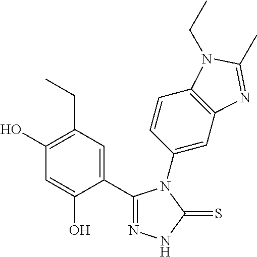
C1(C2=CC(CC)=C(O)C=C2O)=NNC(=S)N1C1=CC2=C(C=C1)N(CC)C(C)=N2
